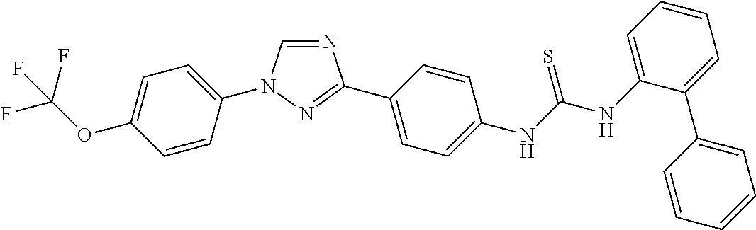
C1=C(OC(F)(F)F)C=CC(N2C=NC(C3=CC=C(NC(NC4=CC=CC=C4C4=CC=CC=C4)=S)C=C3)=N2)=C1
